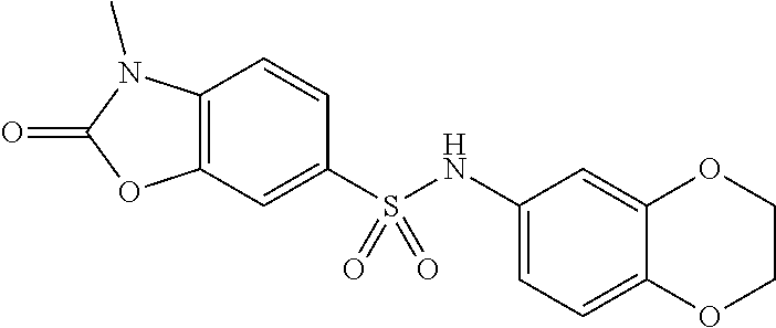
C1=CC2=C(C=C1S(NC1=CC=C3C(=C1)OCCO3)(=O)=O)OC(=O)N2C
